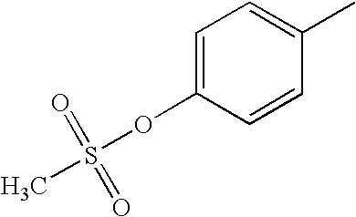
C1=C(OS(C)(=O)=O)C=CC(C)=C1
